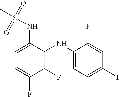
C1(F)=C(NC2=CC=C(I)C=C2F)C(NS(C)(=O)=O)=CC=C1F
